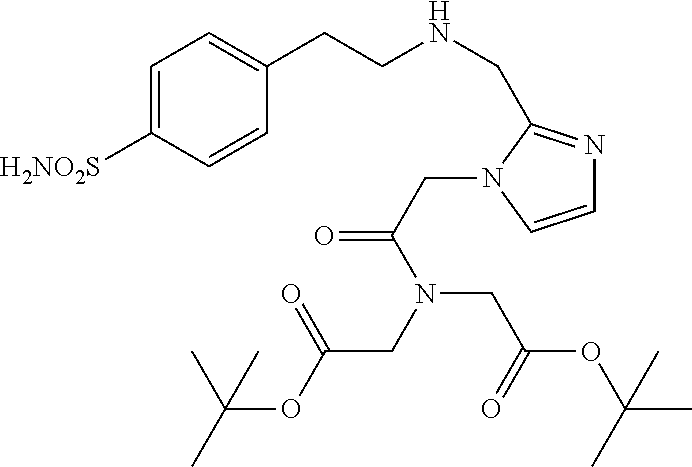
C1=C([H2NO2S])C=CC(CCNCC2=NC=CN2CC(=O)N(CC(OC(C)(C)C)=O)CC(OC(C)(C)C)=O)=C1
